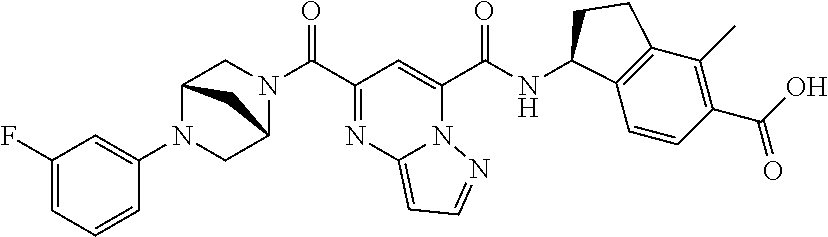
C(C1=NC2=CC=NN2C(C(NC2C3=C(C(C)=C(C(O)=O)C=C3)CC2)=O)=C1)(=O)N1CC2N(C3=CC(F)=CC=C3)CC1C2
